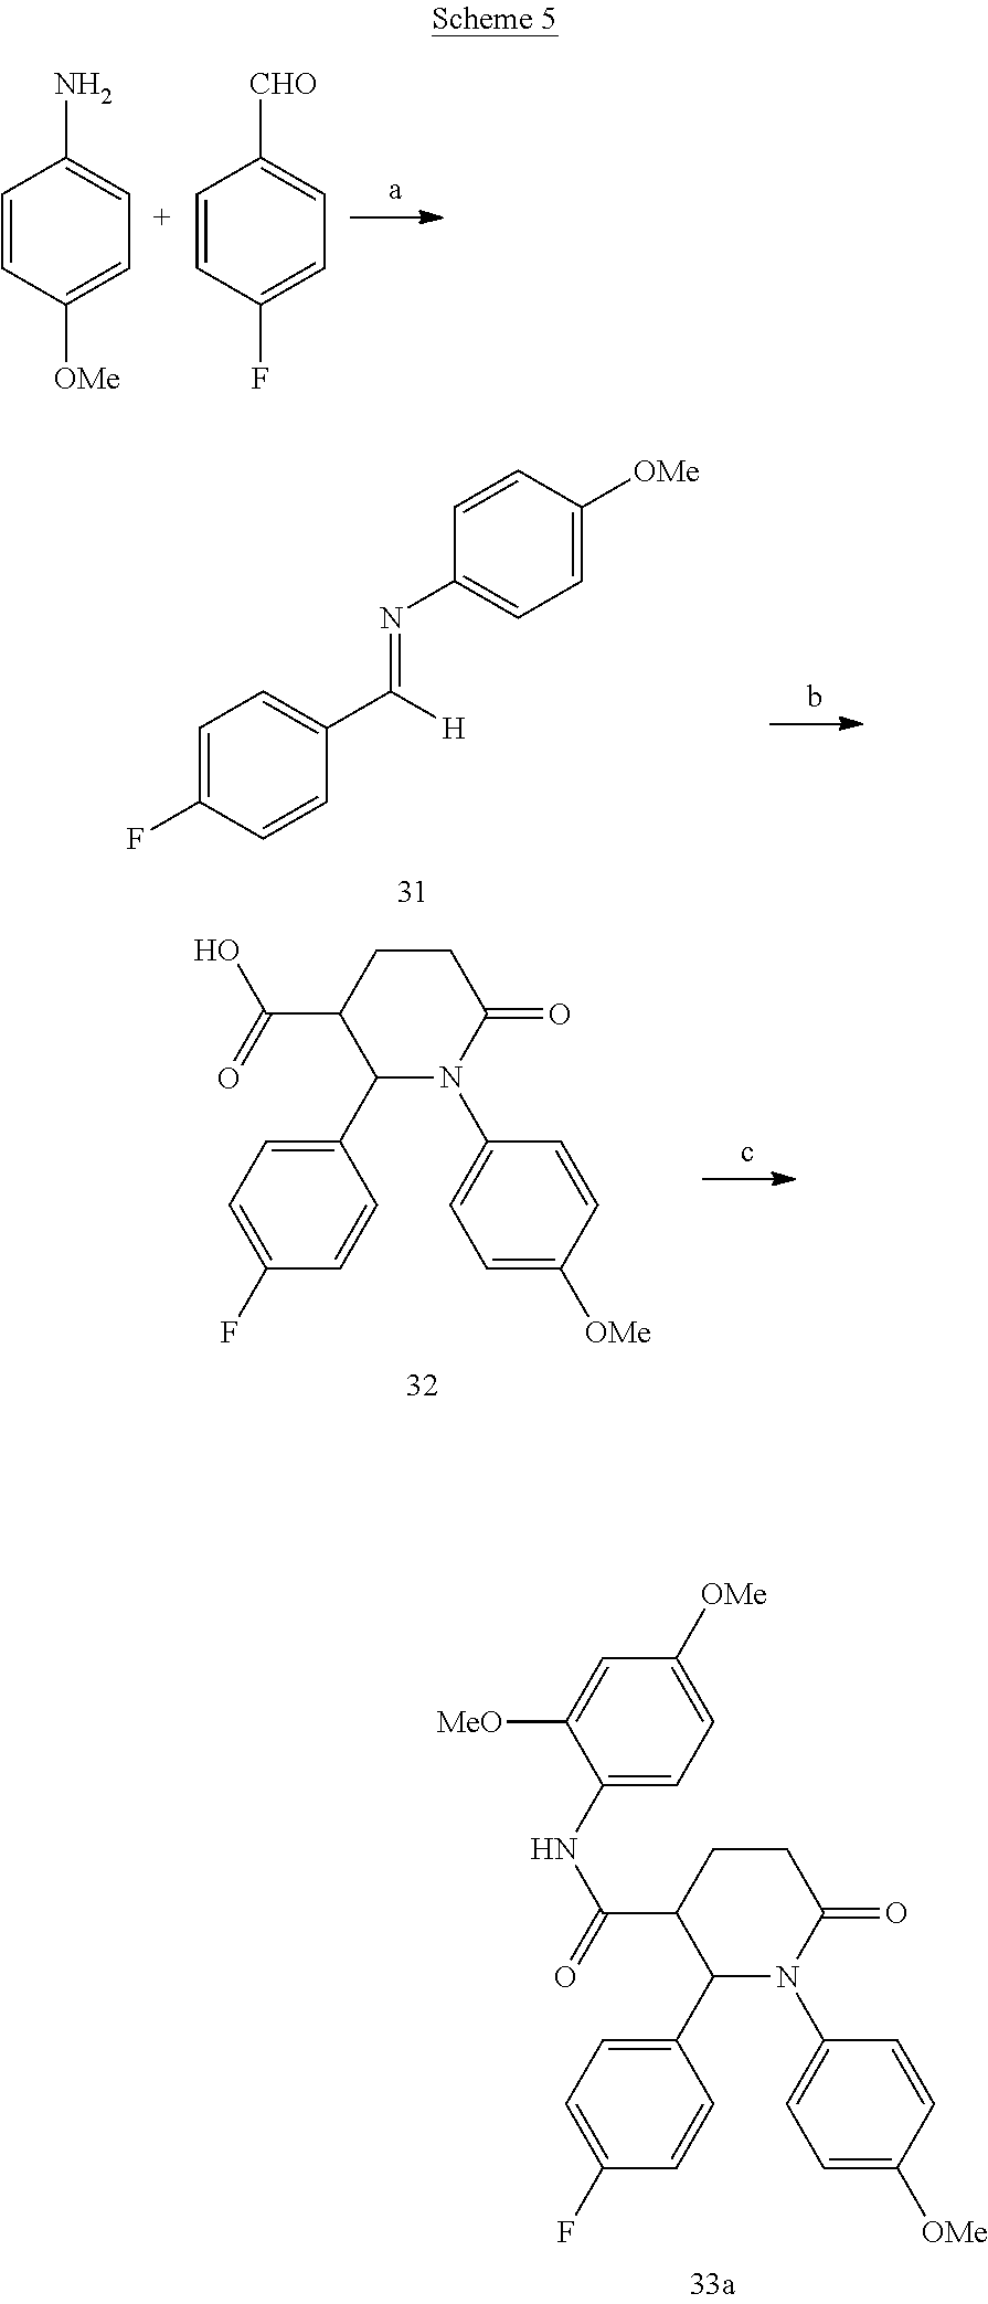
C1(C2=CC=C(F)C=C2)N(C2=CC=C([OMe])C=C2)C(=O)CCC1C(NC1=CC=C([OMe])C=C1[MeO])=O.C1=CC([OMe])=CC=C1N.C1=CC(F)=CC=C1[CHO].C1=C(F)C=CC(C([H])=NC2=CC=C([OMe])C=C2)=C1.C1(C2=CC=C(F)C=C2)N(C2=CC=C([OMe])C=C2)C(=O)CCC1C(O)=O
